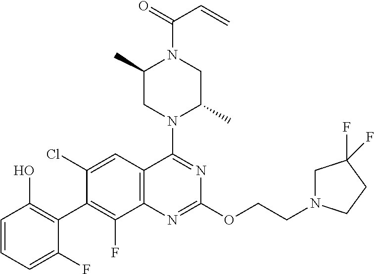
C1=CC=C(F)C(C2=C(F)C3=C(C=C2Cl)C(N2C(C)CN(C(=O)C=C)C(C)C2)=NC(OCCN2CC(F)(F)CC2)=N3)=C1O
